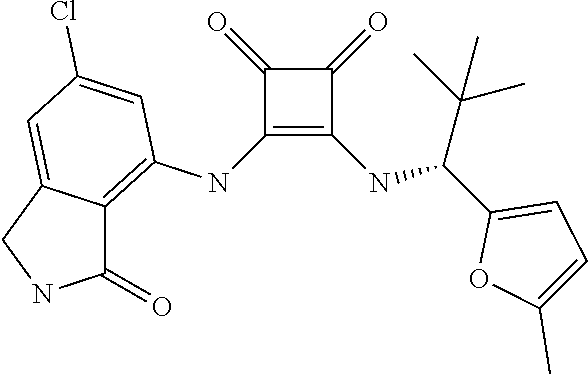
C1(NC2=C3C(=CC(Cl)=C2)CNC3=O)=C(NC(C2=CC=C(C)O2)C(C)(C)C)C(=O)C1=O
